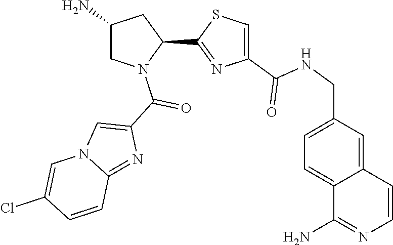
C1(C2=NC(C(NCC3=CC=C4C(=C3)C=CN=C4N)=O)=CS2)CC(N)CN1C(C1=CN2C(=N1)C=CC(Cl)=C2)=O
